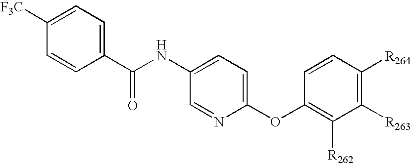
C1(C(NC2=CC=C(OC3=C([R262])C([R263])=C([R264])C=C3)N=C2)=O)=CC=C([F3C])C=C1
